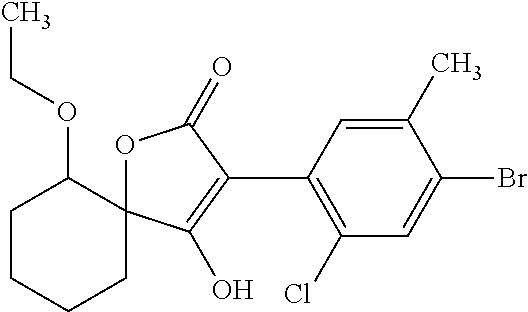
C1CCCC2(C1OCC)OC(=O)C(C1=C(Cl)C=C(Br)C(C)=C1)=C2O
